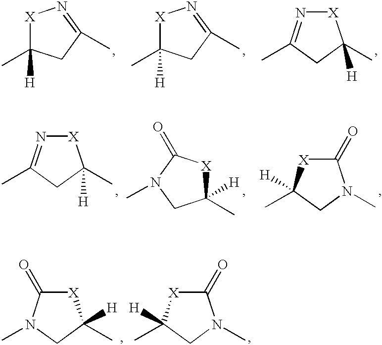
[X]1C([H])(C)CC(C)=N1.[X]1C([H])(C)CC(C)=N1.[X]1N=C(C)CC1(C)[H].[X]1N=C(C)CC1(C)[H].C1(=O)[X]C(C)([H])CN1C.C1(C)([H])[X]C(=O)N(C)C1.[X]1C(=O)N(C)CC1(C)[H].C1(=O)[X]C(C)([H])CN1C
